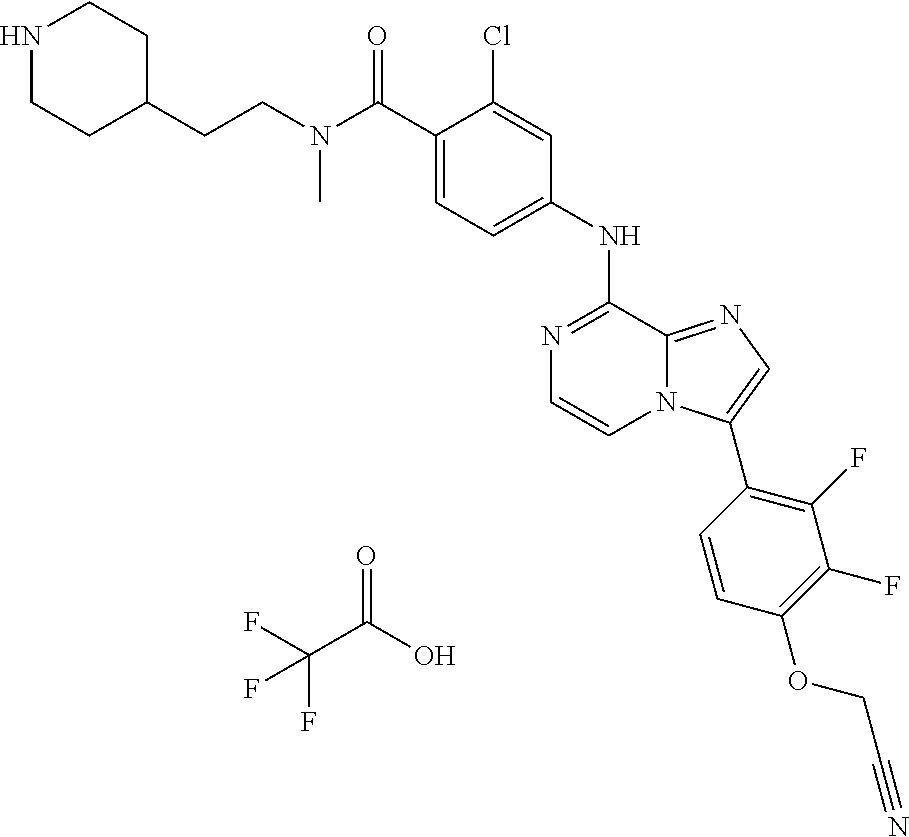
N1=C(NC2=CC=C(C(N(CCC3CCNCC3)C)=O)C(Cl)=C2)C2=NC=C(C3=C(F)C(F)=C(OCC#N)C=C3)N2C=C1.O=C(C(F)(F)F)O
